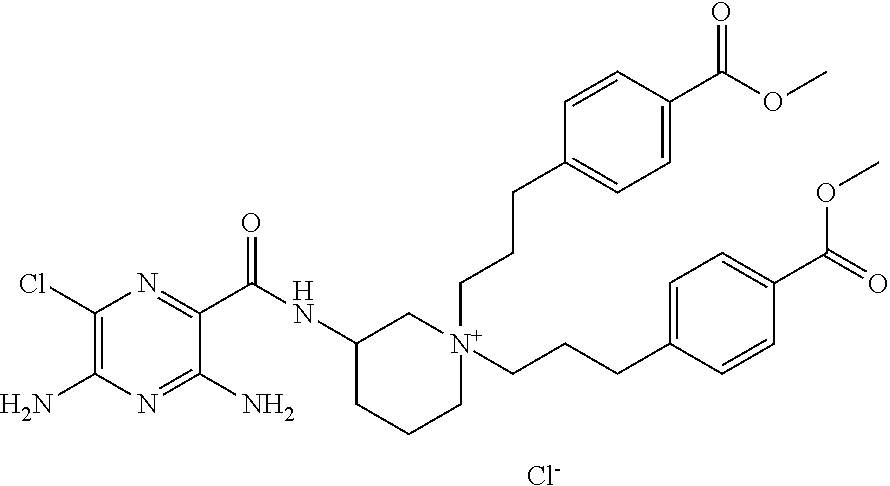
[N+]1(CCCC2=CC=C(C(OC)=O)C=C2)(CCCC2=CC=C(C(=O)OC)C=C2)CC(NC(=O)C2=NC(Cl)=C(N)N=C2N)CCC1.[Cl-]
